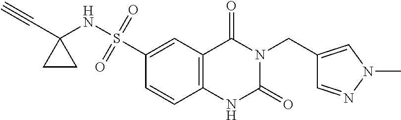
C(N1C(=O)NC2=C(C1=O)C=C(S(=O)(=O)NC1(C#C)CC1)C=C2)C1=CN(C)N=C1
